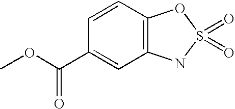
C12=C(OS(=O)(=O)N1)C=CC(C(=O)OC)=C2
